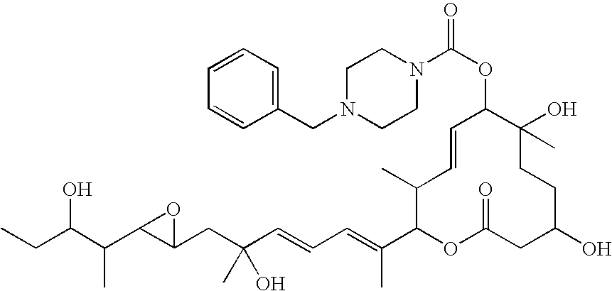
OC(C(C)C1C(CC(O)(C)C=CC=C(C)C2OC(=O)CC(O)CCC(C)(O)C(OC(=O)N3CCN(CC4=CC=CC=C4)CC3)C=CC2C)O1)CC
